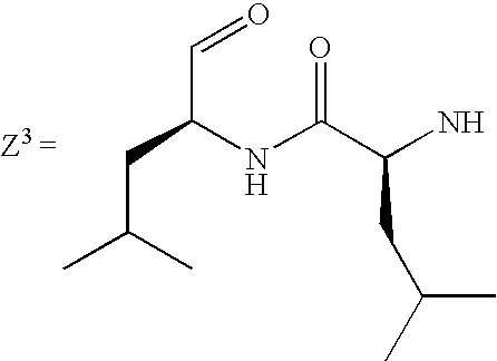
C(C(C)C)C(NC(=O)C(N)CC(C)C)C=O
